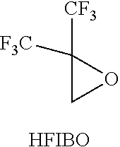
C1([F3C])([CF3])CO1.[HFIBO]
